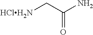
[HClH2N]CC(N)=O
